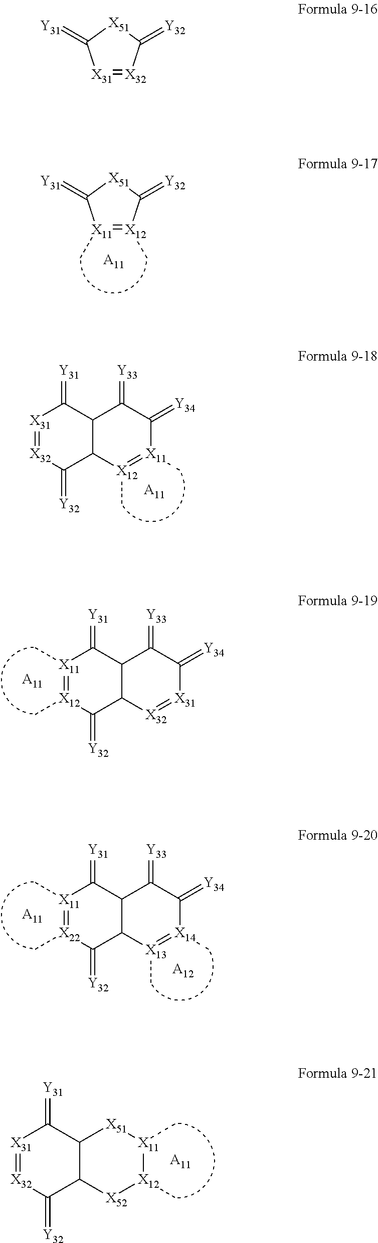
[X11]1(C)=[X12](C)C(=[Y32])[X51]C1=[Y31].[A11].[X31]1=[X32]C(=[Y32])C2C(C1=[Y31])C(=[Y33])C(=[Y34])[X11](C)=[X12]2C.[A11].[X11]1(C)=[X12](C)C(=[Y32])C2C(C1=[Y31])C(=[Y33])C(=[Y34])[X31]=[X32]2.[A11].[X11]1(C)=[X22](C)C(=[Y32])C2C(C1=[Y31])C(=[Y33])C(=[Y34])[X14](C)=[X13]2C.[A11].[A12].[X31]1=[X32]C(=[Y32])C2C(C1=[Y31])[X51][X11](C)[X12](C)[X52]2.[A11].[X31]1=[X32]C(=[Y32])[X51]C1=[Y31]
